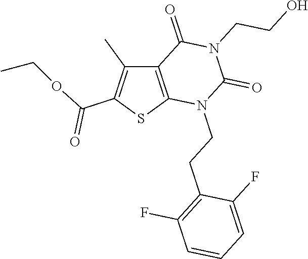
C12=C(SC(C(OCC)=O)=C1C)N(CCC1=C(F)C=CC=C1F)C(=O)N(CCO)C2=O
